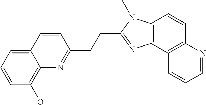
C1=CC=C2C(=C1OC)N=C(CCC1=NC3=C(N1C)C=CC1=C3C=CC=N1)C=C2
